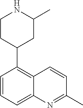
C1=CC=C2C(=C1C1CC(C)NCC1)C=CC(C)=N2
